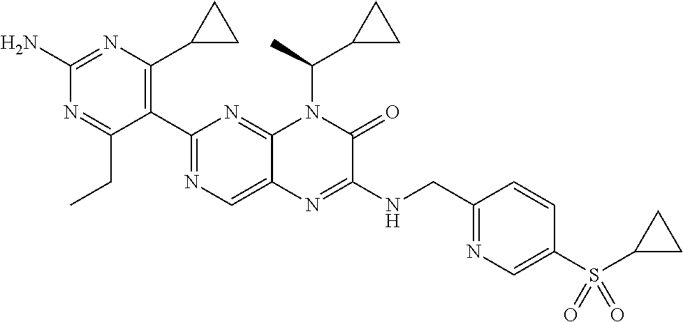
C1(N)=NC(C2CC2)=C(C2=NC=C3C(=N2)N(C(C2CC2)C)C(=O)C(NCC2=NC=C(S(C4CC4)(=O)=O)C=C2)=N3)C(CC)=N1
